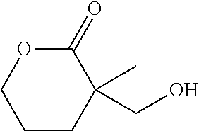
C1(=O)OCCCC1(CO)C
